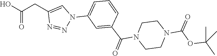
C1=C(N2C=C(CC(O)=O)N=N2)C=C(C(N2CCN(C(OC(C)(C)C)=O)CC2)=O)C=C1
